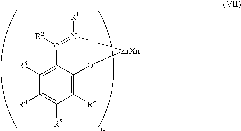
[R2]C1=N([R1])[ZrXn]OC2=C([R6])C([R5])=C([R4])C([R3])=C12
